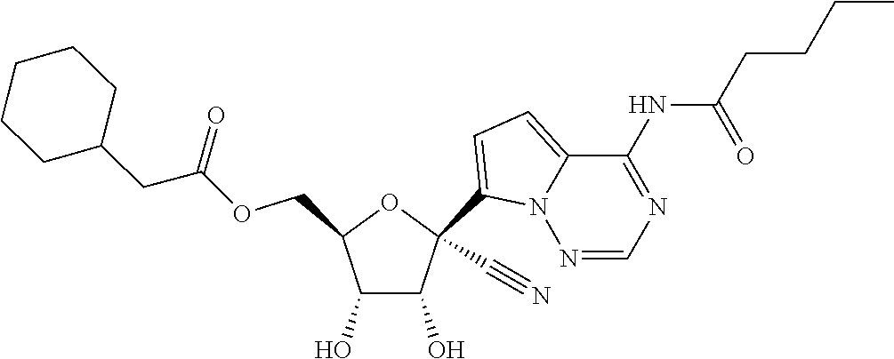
C1(O)C(O)C(COC(CC2CCCCC2)=O)OC1(C1=CC=C2N1N=CN=C2NC(CCCC)=O)C#N
